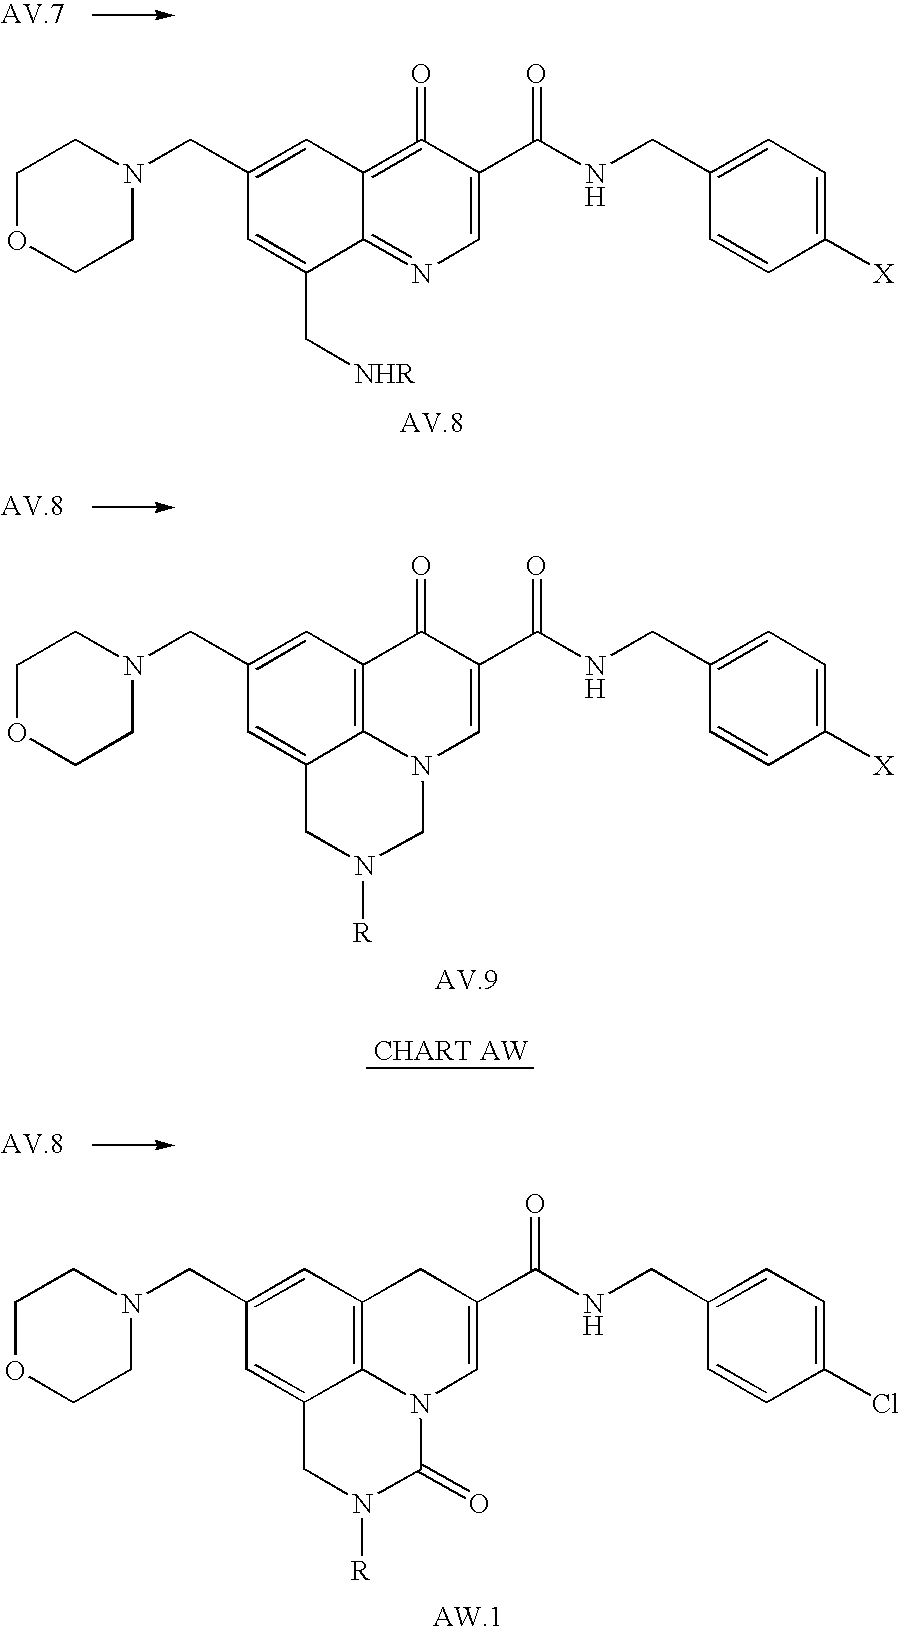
C12=NC=C(C(NCC3=CC=C([X])C=C3)=O)C(=O)=C1C=C(CN1CCOCC1)C=C2C[NHR].C12=C3C=C(CN4CCOCC4)C=C1CN([R])CN2C=C(C(NCC1=CC=C([X])C=C1)=O)C3=O.C12=C3C=C(CN4CCOCC4)C=C1CN([R])C(=O)N2C=C(C(NCC1=CC=C(Cl)C=C1)=O)C3
